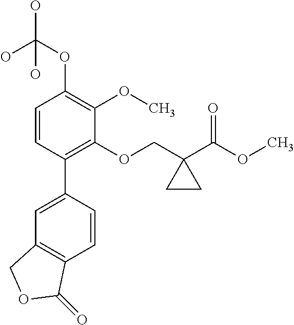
C1=CC(C2=CC3=C(C=C2)C(=O)OC3)=C(OCC2(C(OC)=O)CC2)C(OC)=C1OC(O)(O)O
